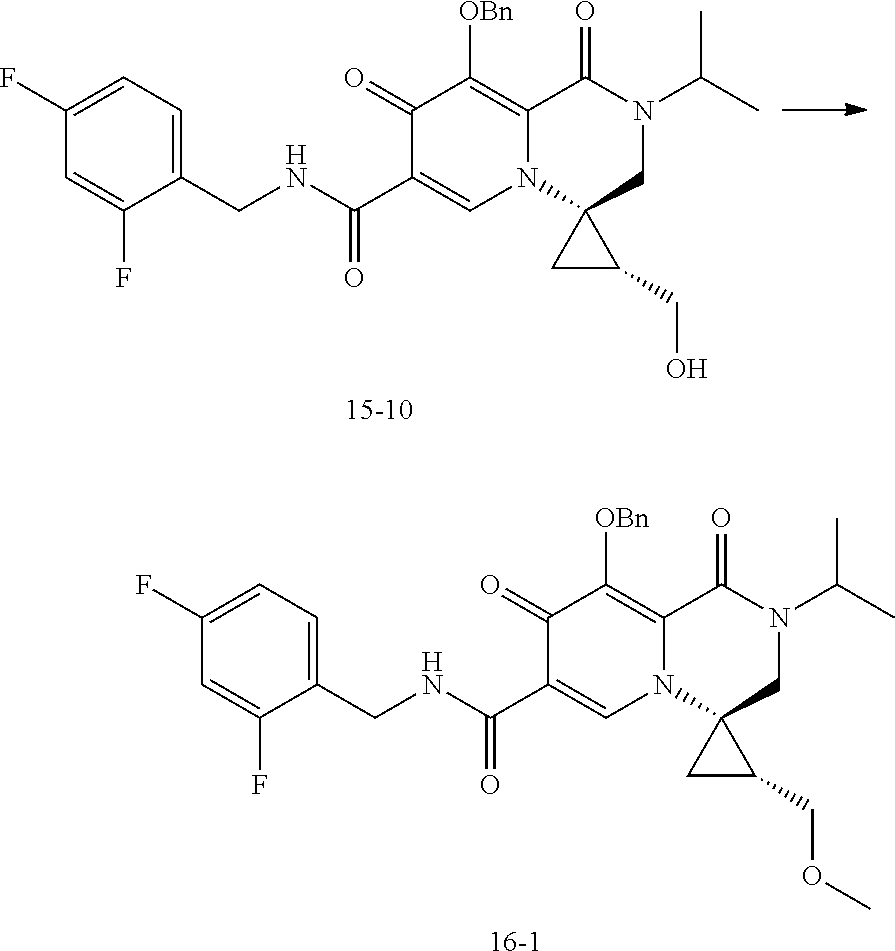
C1(F)=CC=C(CNC(C2=CN3C(=C([OBn])C2=O)C(=O)N(C(C)C)CC32CC2CO)=O)C(F)=C1.[15-10].C1(F)=CC=C(CNC(C2=CN3C(=C([OBn])C2=O)C(=O)N(C(C)C)CC32CC2COC)=O)C(F)=C1.[16-1]
